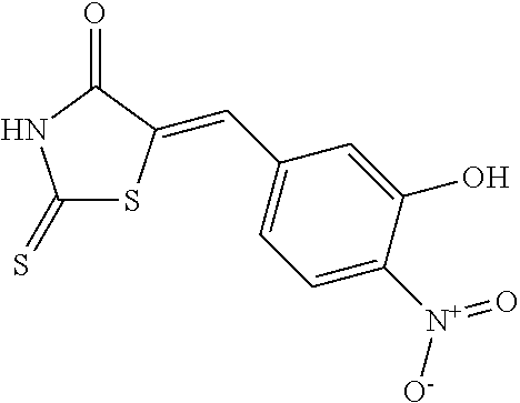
C1(=S)SC(=CC2=CC=C([N+]([O-])=O)C(O)=C2)C(=O)N1
